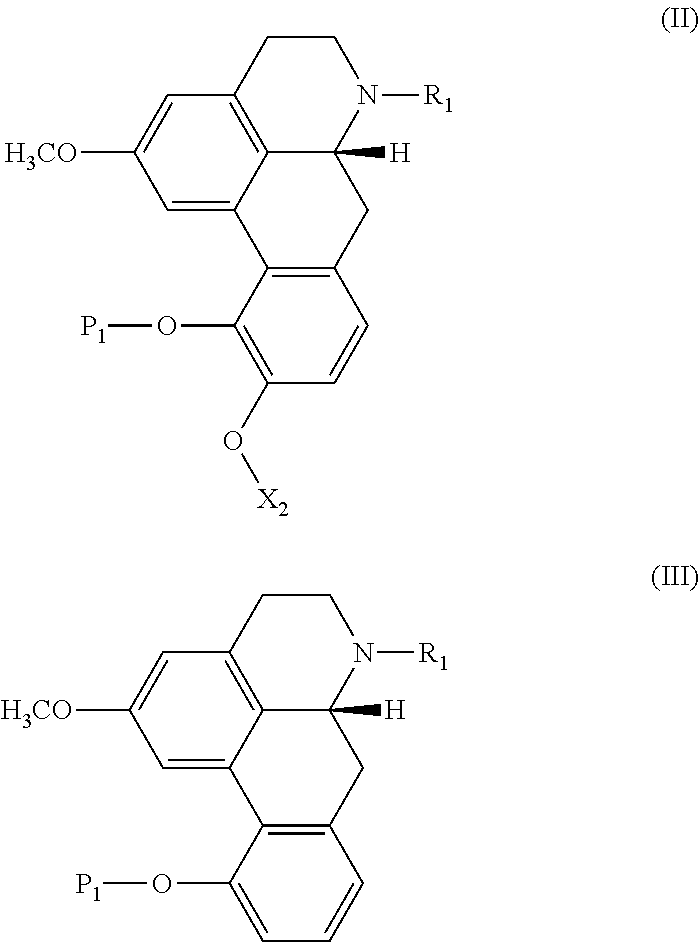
C12=C(C(O[P1])=C(O[X2])C=C1)C1=CC([H3CO])=CC3=C1C([H])(C2)N([R1])CC3.C12=C(C(O[P1])=CC=C1)C1=CC([H3CO])=CC3=C1C([H])(C2)N([R1])CC3
